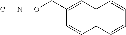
C=NOCC1=CC2=C(C=C1)C=CC=C2
